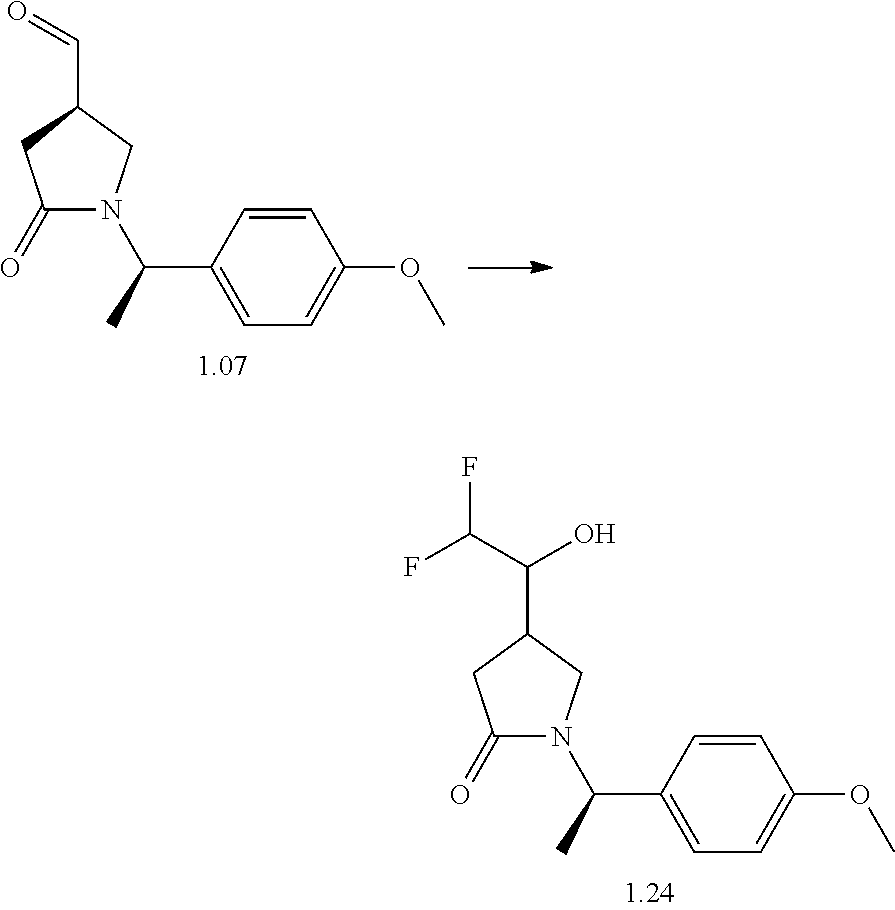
C1(=O)N(C(C)C2=CC=C(OC)C=C2)CC(C=O)C1.C1(=O)N(C(C)C2=CC=C(OC)C=C2)CC(C(C(F)F)O)C1
